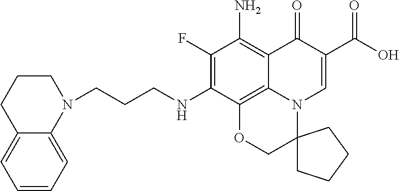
C1(F)=C(NCCCN2C3=CC=CC=C3CCC2)C2=C3C(=C1N)C(=O)C(C(O)=O)=CN3C1(CO2)CCCC1
